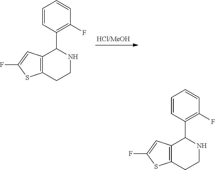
C12=C(CCNC1C1=C(F)C=CC=C1)SC(F)=C2.C12=C(CCNC1C1=C(F)C=CC=C1)SC(F)=C2
